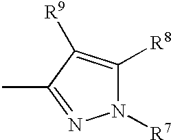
CC1=NN([R7])C([R8])=C1[R9]
